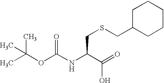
CC(OC(=O)NC(C(=O)O)CSCC1CCCCC1)(C)C
